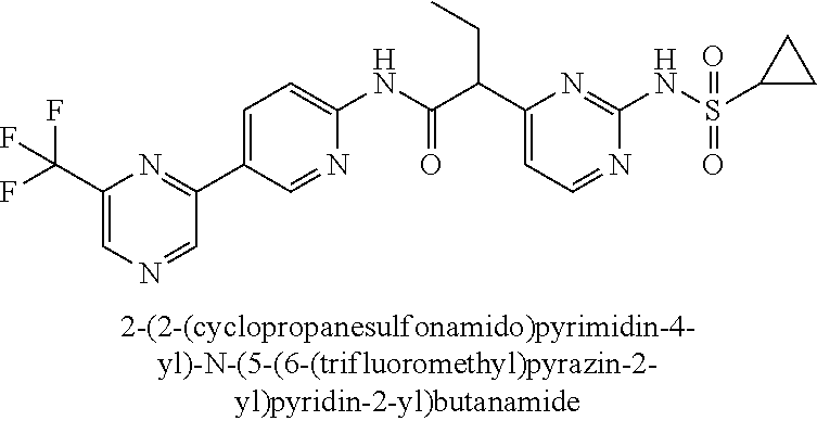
C1(NC(=O)C(C2=CC=NC(NS(=O)(=O)C3CC3)=N2)CC)=CC=C(C2=NC(C(F)(F)F)=CN=C2)C=N1
